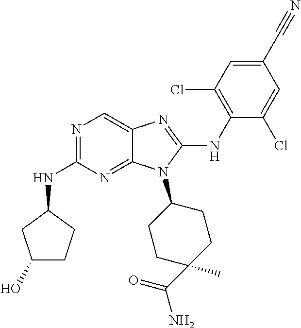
N1=C(NC2CC(O)CC2)N=C2C(=C1)N=C(NC1=C(Cl)C=C(C#N)C=C1Cl)N2C1CCC(C)(C(=O)N)CC1
